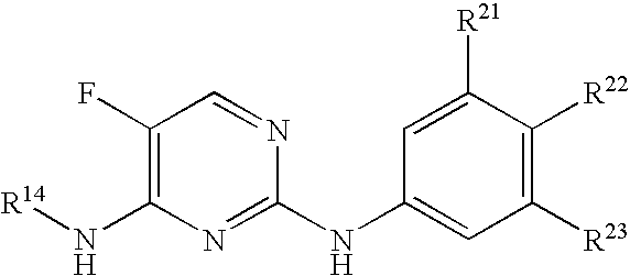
[NH](C1=C(F)C=NC(NC2=CC([R23])=C([R22])C([R21])=C2)=N1)[R14]
